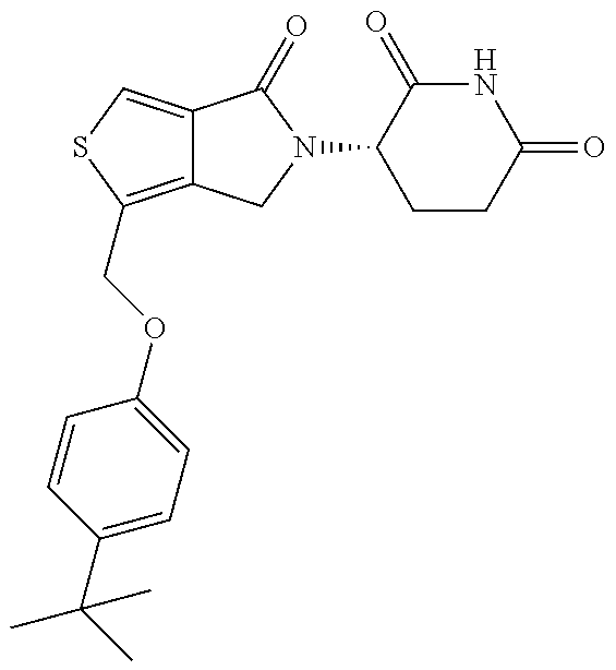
C12=C(COC3=CC=C(C(C)(C)C)C=C3)SC=C1C(=O)N(C1CCC(=O)NC1=O)C2
